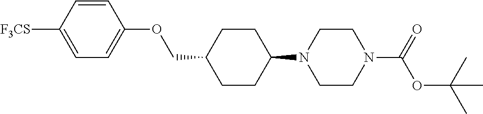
C1CC(N2CCN(C(OC(C)(C)C)=O)CC2)CCC1COC1=CC=C([F3CS])C=C1
